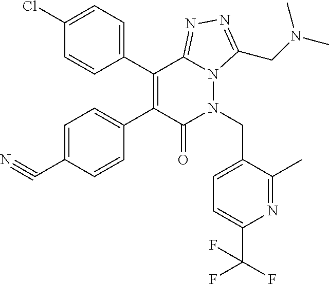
C1(Cl)=CC=C(C2=C(C3=CC=C(C#N)C=C3)C(=O)N(CC3=CC=C(C(F)(F)F)N=C3C)N3C2=NN=C3CN(C)C)C=C1
